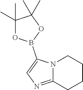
C1(C)(C)OB(C2=CN=C3N2CCCC3)OC1(C)C
